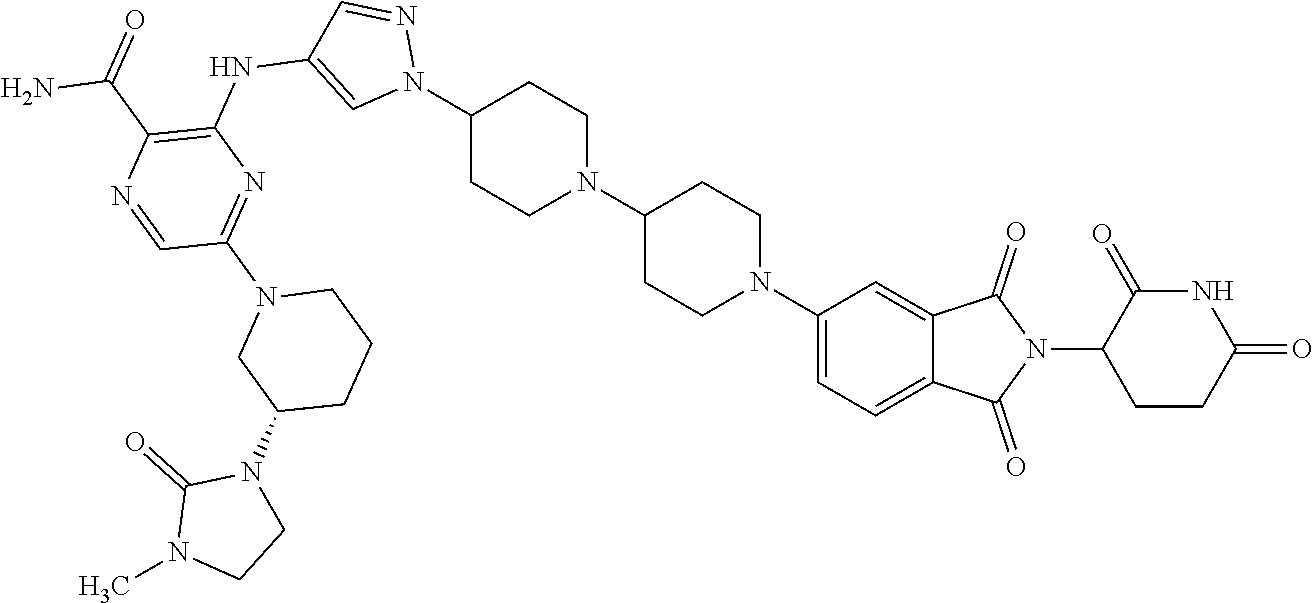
C1(N2N=CC(NC3=C(C(N)=O)N=CC(N4CCCC(N5C(=O)N(C)CC5)C4)=N3)=C2)CCN(C2CCN(C3=CC=C4C(=C3)C(=O)N(C3CCC(=O)NC3=O)C4=O)CC2)CC1
